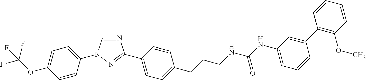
C1=C(N2C=NC(C3=CC=C(CCCNC(NC4=CC=CC(C5=C(OC)C=CC=C5)=C4)=O)C=C3)=N2)C=CC(OC(F)(F)F)=C1
